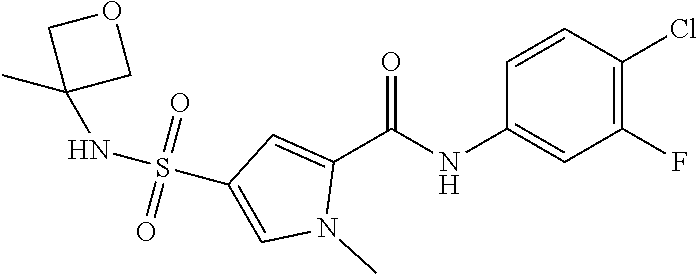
N(S(=O)(=O)C1=CN(C)C(C(NC2=CC(F)=C(Cl)C=C2)=O)=C1)C1(C)COC1
